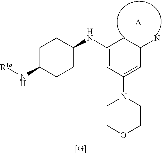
C1(NC2CCC(N[R1a])CC2)=CC(N2CCOCC2)=CC(N)C1.[A].[[G]]
